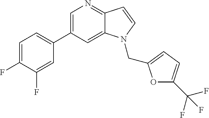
C1=C(C2=CC=C(F)C(F)=C2)C=C2C(=N1)C=CN2CC1=CC=C(C(F)(F)F)O1
